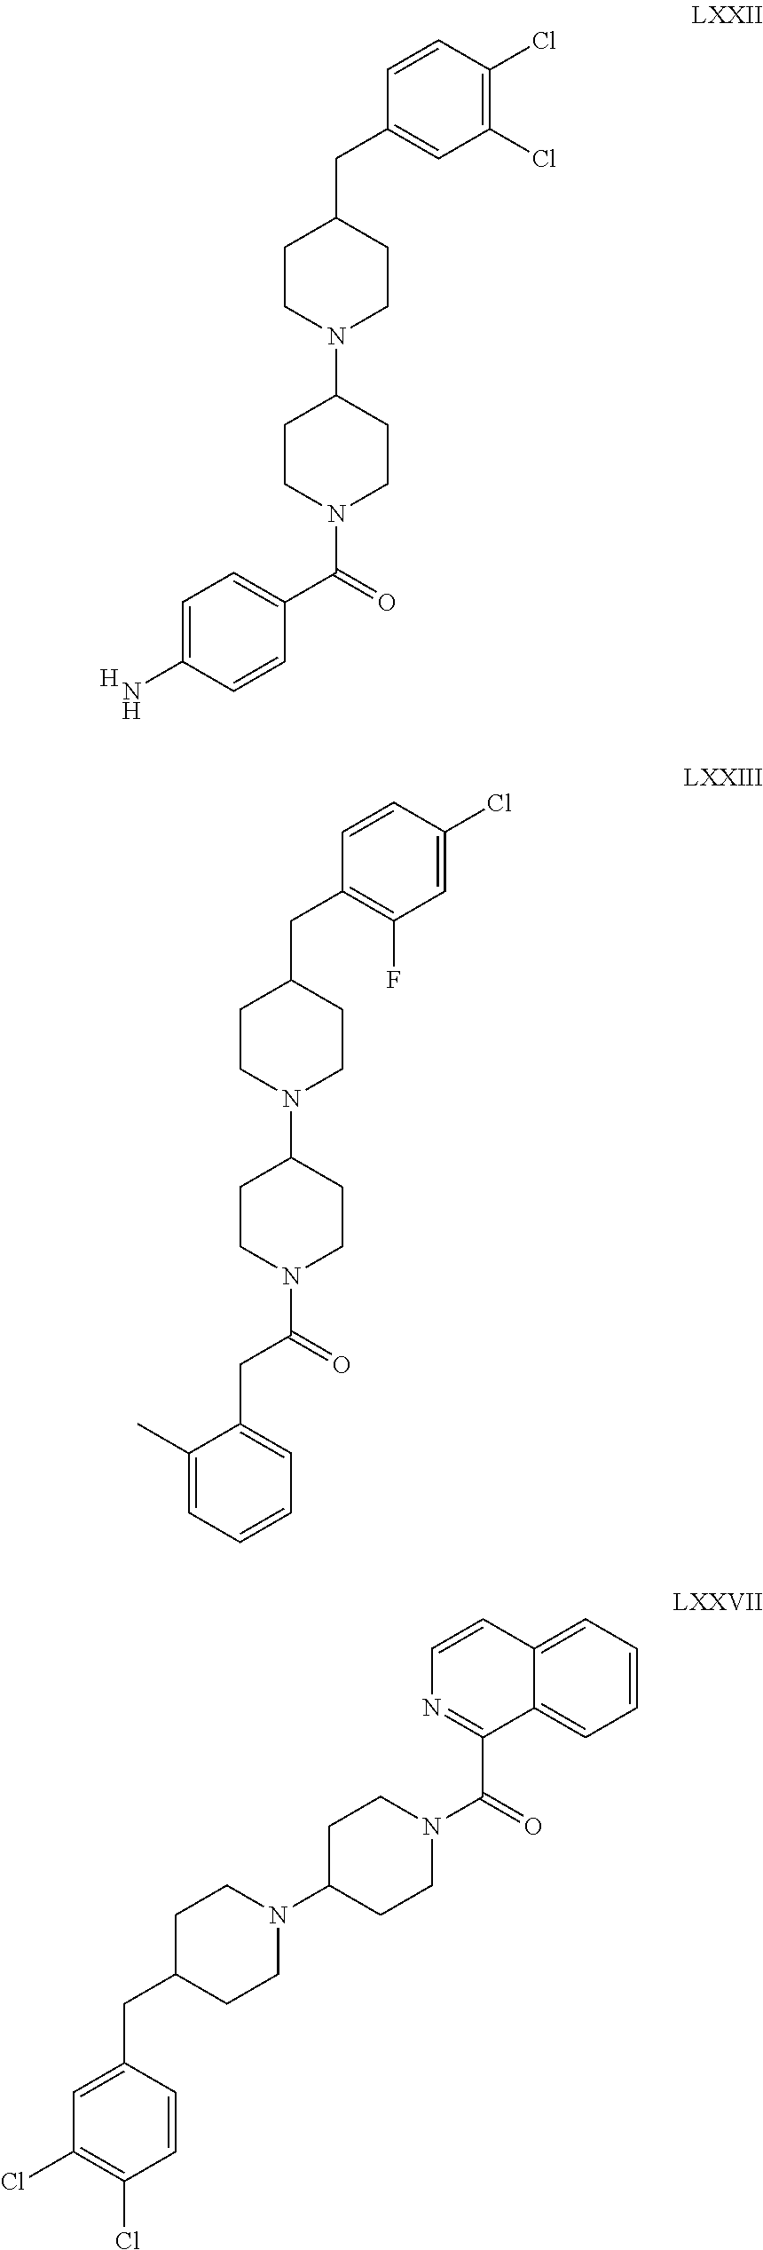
C1=CC(N)=CC=C1C(N1CCC(N2CCC(CC3=CC(Cl)=C(Cl)C=C3)CC2)CC1)=O.[H].C1(C)=CC=CC=C1CC(N1CCC(N2CCC(CC3=C(F)C=C(Cl)C=C3)CC2)CC1)=O.C1C(CC2=CC(Cl)=C(Cl)C=C2)CCN(C2CCN(C(=O)C3=NC=CC4=CC=CC=C34)CC2)C1
